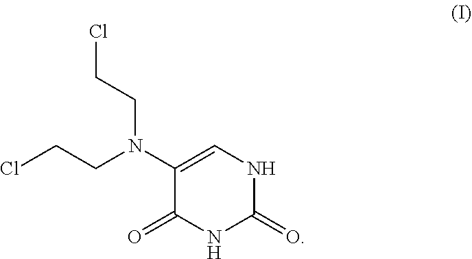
C1(N(CCCl)CCCl)=CNC(=O)NC1=O
